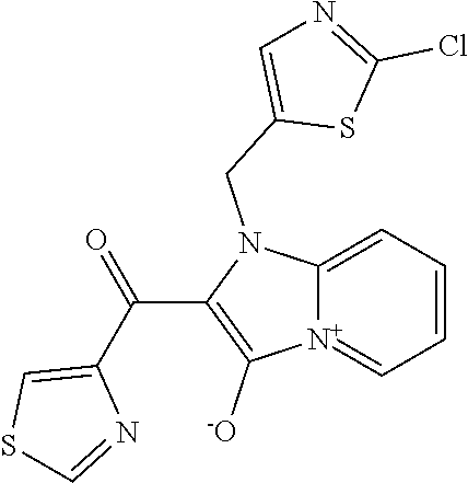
[N+]12=CC=CC=C1N(CC1=CN=C(Cl)S1)C(C(C1=CSC=N1)=O)=C2[-O]
